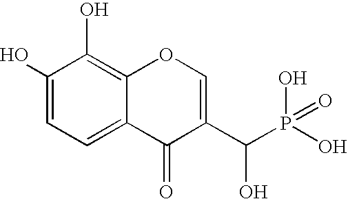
C1(O)=CC=C2C(=C1O)OC=C(C(O)P(O)(O)=O)C2=O
